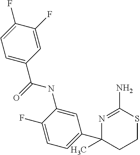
N(C1=CC(C2(C)CCSC(N)=N2)=CC=C1F)C(C1=CC=C(F)C(F)=C1)=O
